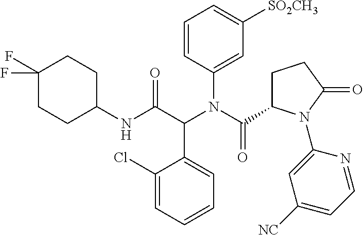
C1(Cl)=CC=CC=C1C(C(NC1CCC(F)(F)CC1)=O)N(C(C1CCC(=O)N1C1=CC([NC])=CC=N1)=O)C1=CC([SO2CH3])=CC=C1
